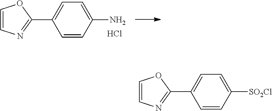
C1=CN=C(C2=CC=C([SO2Cl])C=C2)O1.C1=CN=C(C2=CC=C(N)C=C2)O1.Cl
